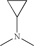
C1CC1N(C)C
